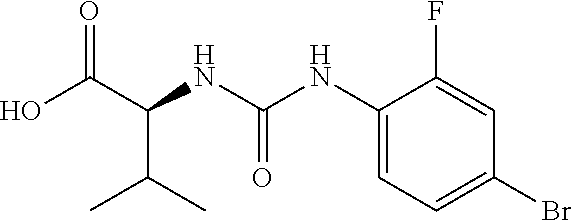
CC(C(C(O)=O)NC(NC1=CC=C(Br)C=C1F)=O)C
